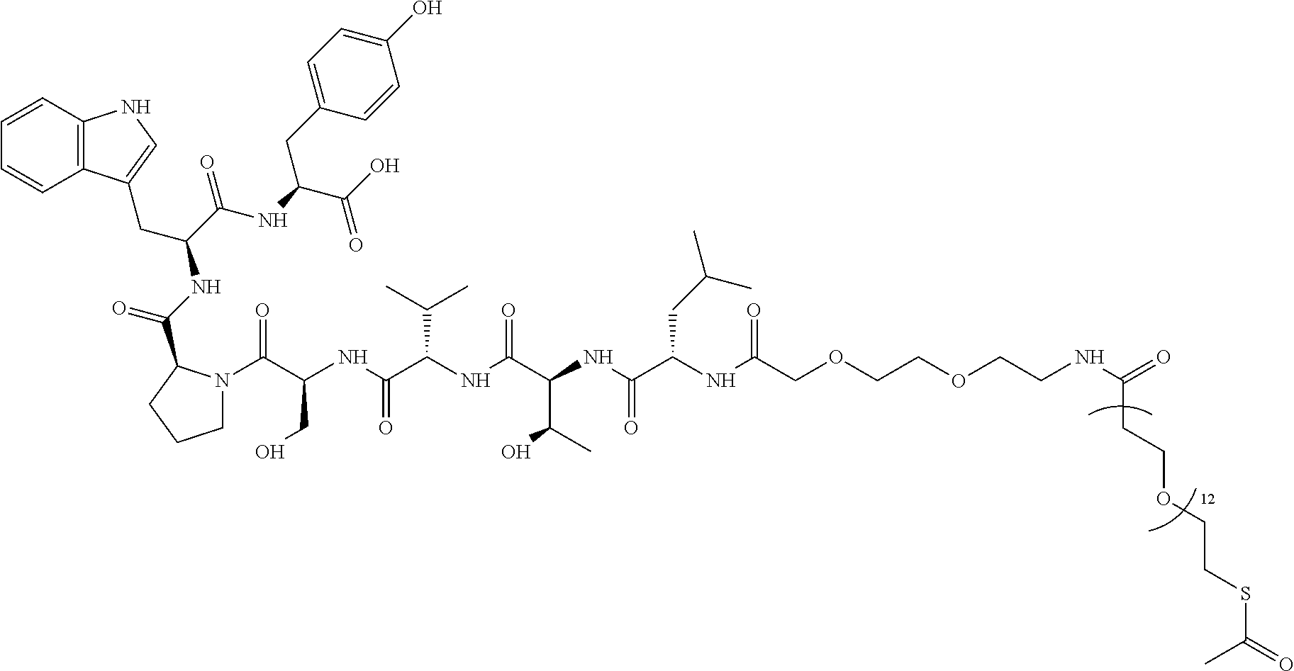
C1=CC2=C(C=C1)C(CC(NC(=O)C1N(C(C(NC(C(NC(C(NC(C(NC(COCCOCCNC(=O)CCOCCSC(=O)C)=O)CC(C)C)=O)C(C)O)=O)C(C)C)=O)CO)=O)CCC1)C(NC(C(O)=O)CC1=CC=C(O)C=C1)=O)=CN2
